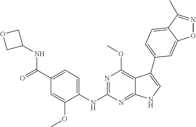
C12=C(OC)N=C(NC3=CC=C(C(=O)NC4COC4)C=C3OC)N=C1NC=C2C1=CC=C2C(C)=NOC2=C1
